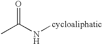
CC(N[cycloaliphatic])=O
